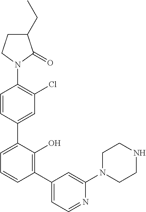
C1(N2C(=O)C(CC)CC2)=C(Cl)C=C(C2=CC=CC(C3=CC=NC(N4CCNCC4)=C3)=C2O)C=C1
